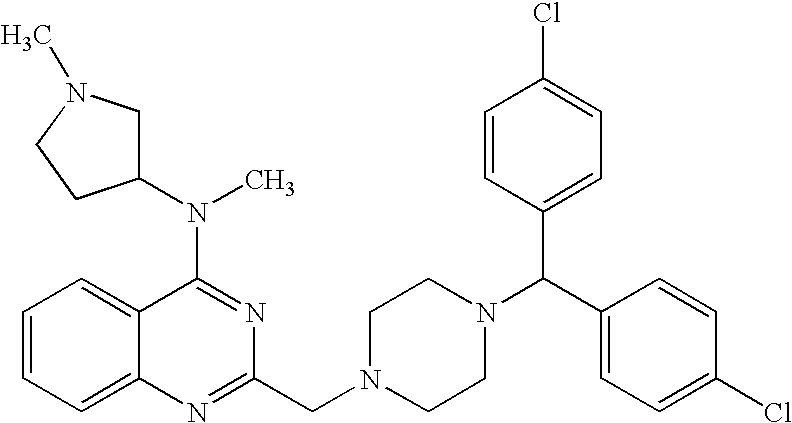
C1=CC=C2C(=C1)C(N(C1CN(C)CC1)C)=NC(CN1CCN(C(C3=CC=C(Cl)C=C3)C3=CC=C(Cl)C=C3)CC1)=N2
